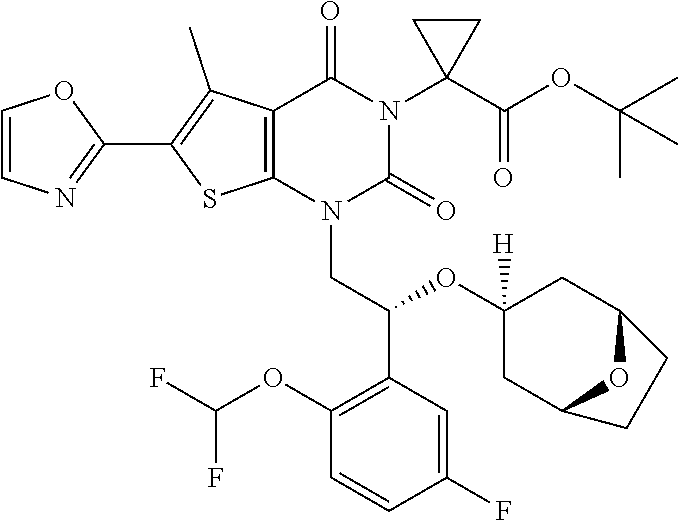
C12=C(N(CC(C3=C(OC(F)F)C=CC(F)=C3)OC3([H])CC4OC(C3)CC4)C(=O)N(C3(C(OC(C)(C)C)=O)CC3)C1=O)SC(C1=NC=CO1)=C2C
